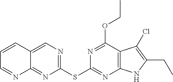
C1(SC2=NC3=C(C(OCC)=N2)C(Cl)=C(CC)N3)=NC=C2C(=N1)N=CC=C2
